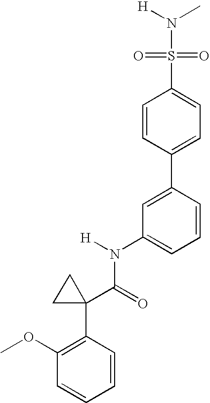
C1=C(C2=CC=C(S(N(C)[H])(=O)=O)C=C2)C=CC=C1N(C(C1(C2=C(OC)C=CC=C2)CC1)=O)[H]
